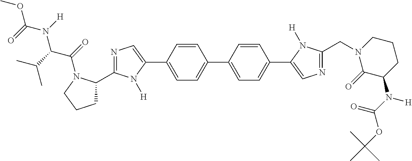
C1=C(C2=CN=C(C3CCCN3C(=O)C(C(C)C)N(C(OC)=O)[H])N2[H])C=CC(C2=CC=C(C3=CN=C(CN4C(=O)C(N(C(=O)OC(C)(C)C)[H])CCC4)N3[H])C=C2)=C1
